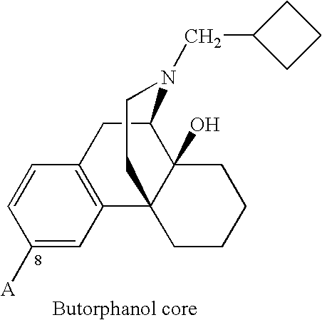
C1([A])=CC2=C(C=C1)CC1C3(O)C2(CCCC3)CCN1CC1CCC1
